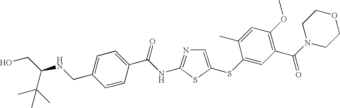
C1=C(SC2=CC(C(N3CCOCC3)=O)=C(OC)C=C2C)SC(NC(C2=CC=C(CNC(CO)C(C)(C)C)C=C2)=O)=N1
